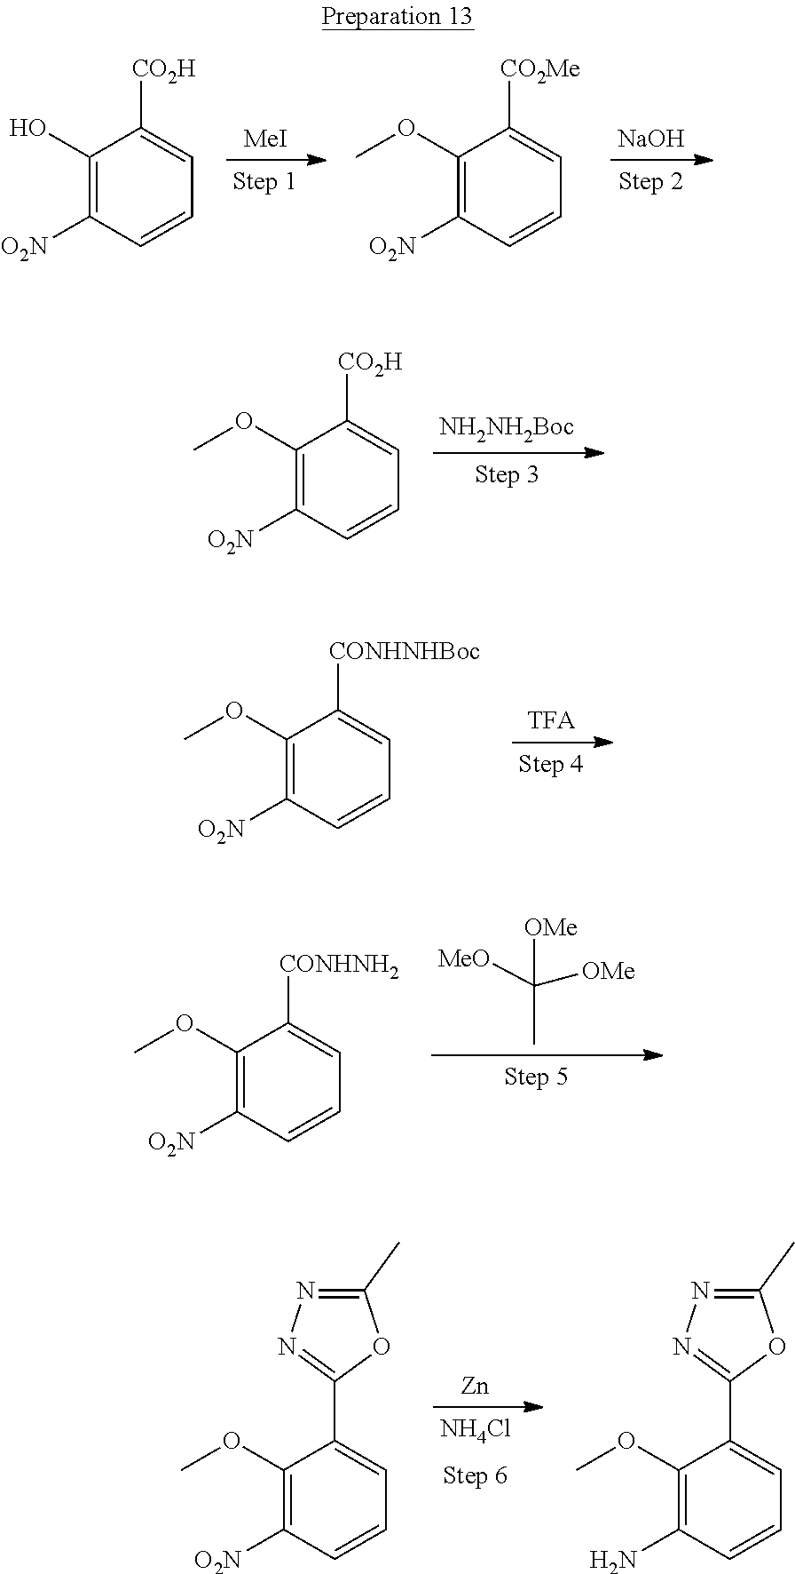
[MeI].[NaOH].C1(O)=C([O2N])C=CC=C1[CO2H].C1(OC)=C([O2N])C=CC=C1[CO2Me].[NH2NH2Boc].C1(OC)=C([O2N])C=CC=C1[CO2H].[TFA].C1(OC)=C([O2N])C=CC=C1[CONHNHBoc].[MeO]C([OMe])(C)[OMe].C1(OC)=C([O2N])C=CC=C1[CONHNH2].[NH4Cl].[Zn].C1(OC)=C([O2N])C=CC=C1C1=NN=C(C)O1.C1(OC)=C(N)C=CC=C1C1=NN=C(C)O1
